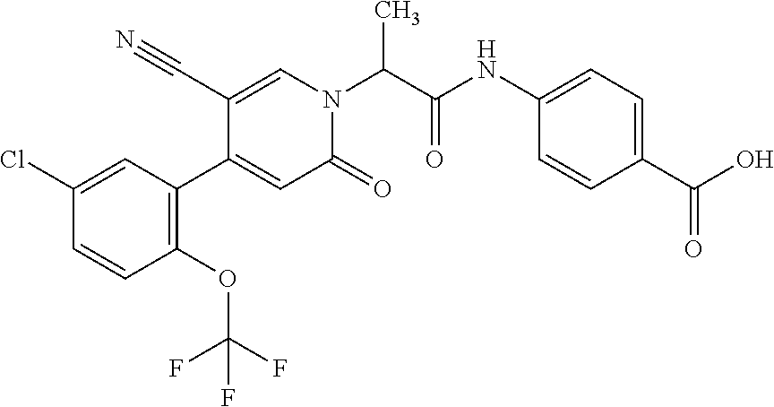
C1(Cl)=CC(C2=CC(=O)N(C(C(NC3=CC=C(C(O)=O)C=C3)=O)C)C=C2C#N)=C(OC(F)(F)F)C=C1
